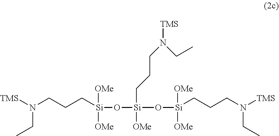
[TMS]N(CCC[Si](O[Si](O[Si](CCCN([TMS])CC)([OMe])[OMe])(CCCN(CC)[TMS])[OMe])([OMe])[OMe])CC
